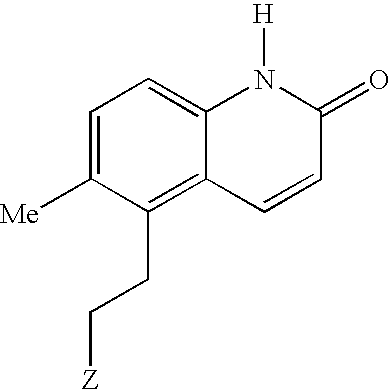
C1=C([Me])C(CC[Z])=C2C(=C1)N([H])C(=O)C=C2
